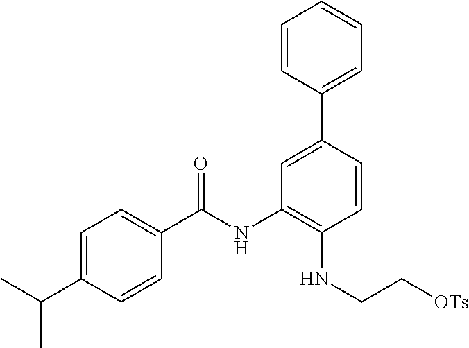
C1=C(C(C)C)C=CC(C(NC2=C(NCC[OTs])C=CC(C3=CC=CC=C3)=C2)=O)=C1
